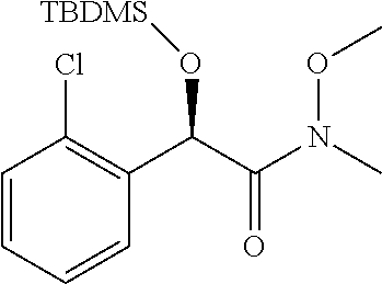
C1=CC=CC(C(O[TBDMS])C(=O)N(OC)C)=C1Cl
